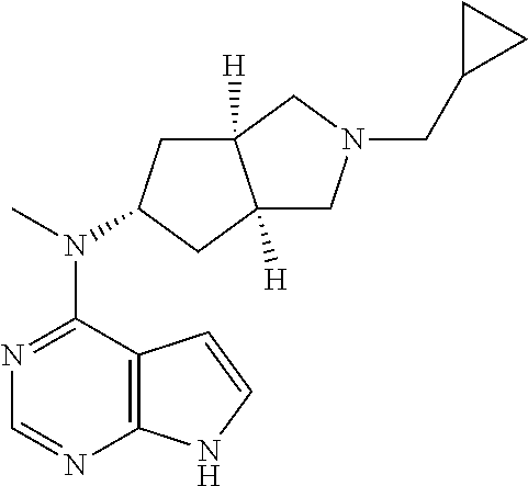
N1=C(N(C)C2CC3([H])C([H])(C2)CN(CC2CC2)C3)C2=C(N=C1)NC=C2
